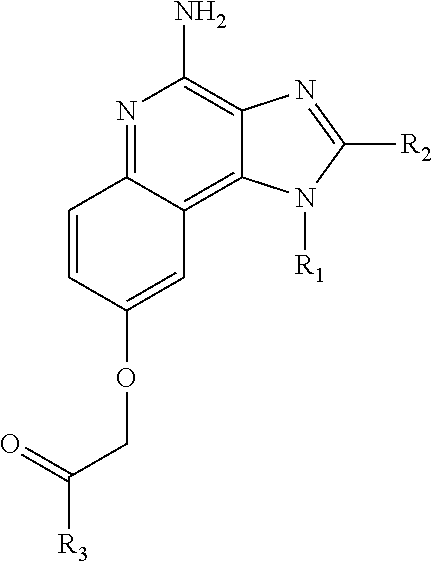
N1=C2C(=C3C(=C1N)N=C([R2])N3[R1])C=C(OCC([R3])=O)C=C2
